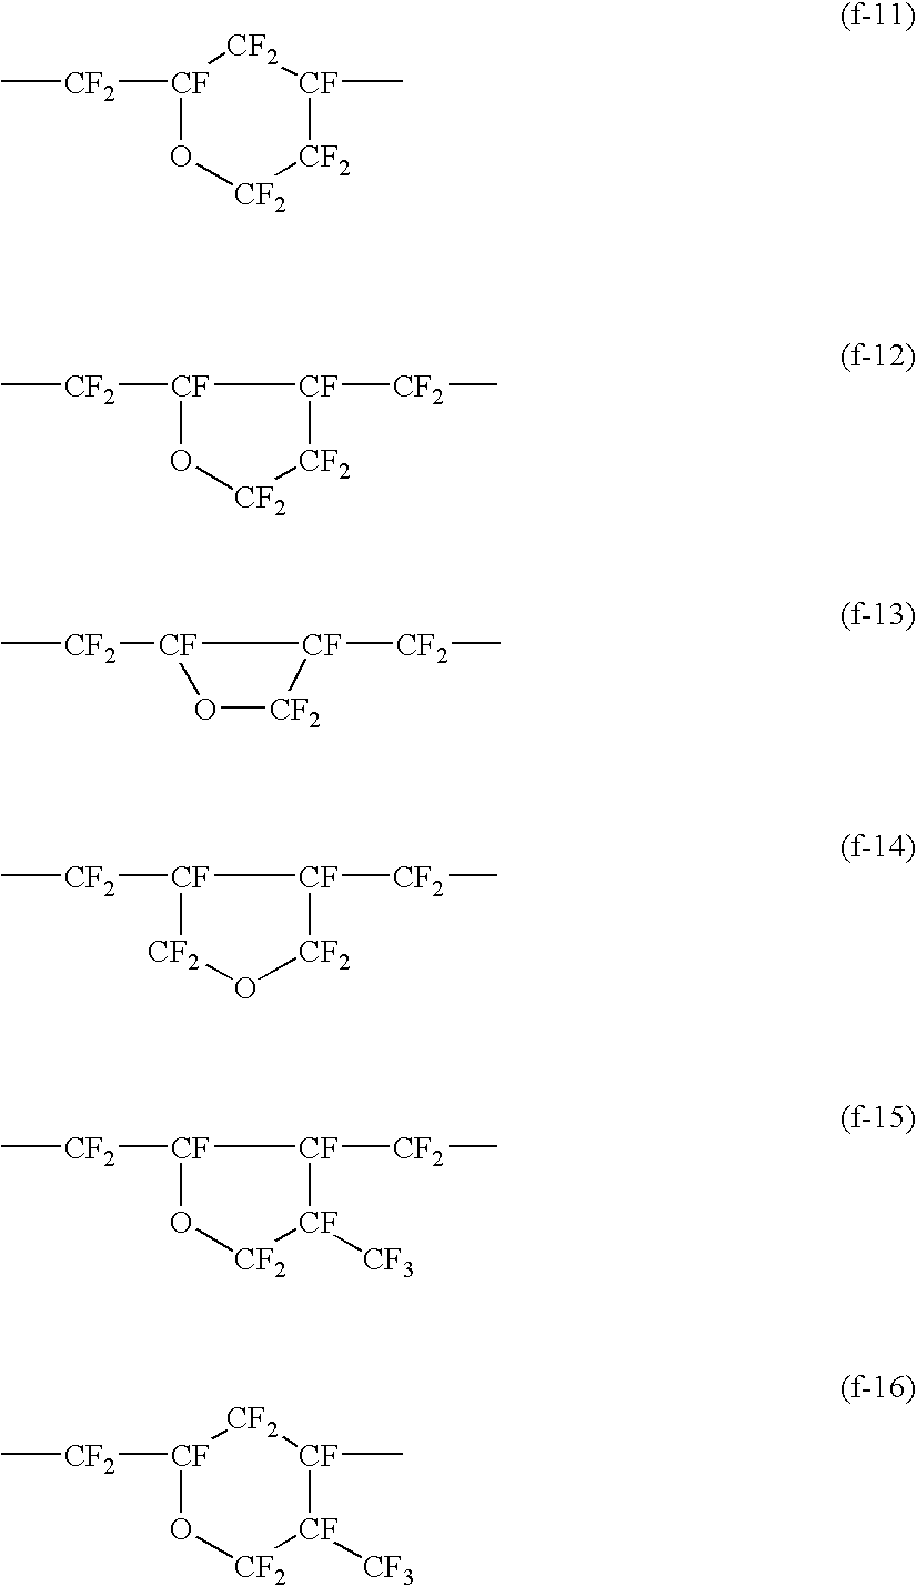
[CF]1([CF2]C)O[CF2][CF2][CF](C)[CF2]1.[CF]1([CF2]C)O[CF2][CF2][CF]1[CF2]C.C[CF2][CF]1[CF]([CF2]C)[CF2]O1.[CF]1([CF2]C)[CF2]O[CF2][CF]1[CF2]C.[CF]1([CF2]C)O[CF2][CF]([CF3])[CF]1[CF2]C.[CF]1([CF2]C)O[CF2][CF]([CF3])[CF](C)[CF2]1
